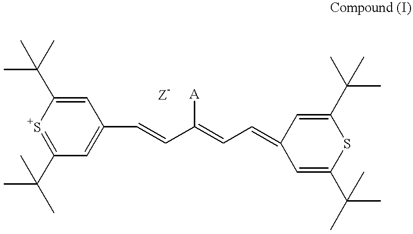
C1(C(C)(C)C)=[S+]C(C(C)(C)C)=CC(C=CC(=CC=C2C=C(C(C)(C)C)SC(C(C)(C)C)=C2)[A])=C1.[Z-]
